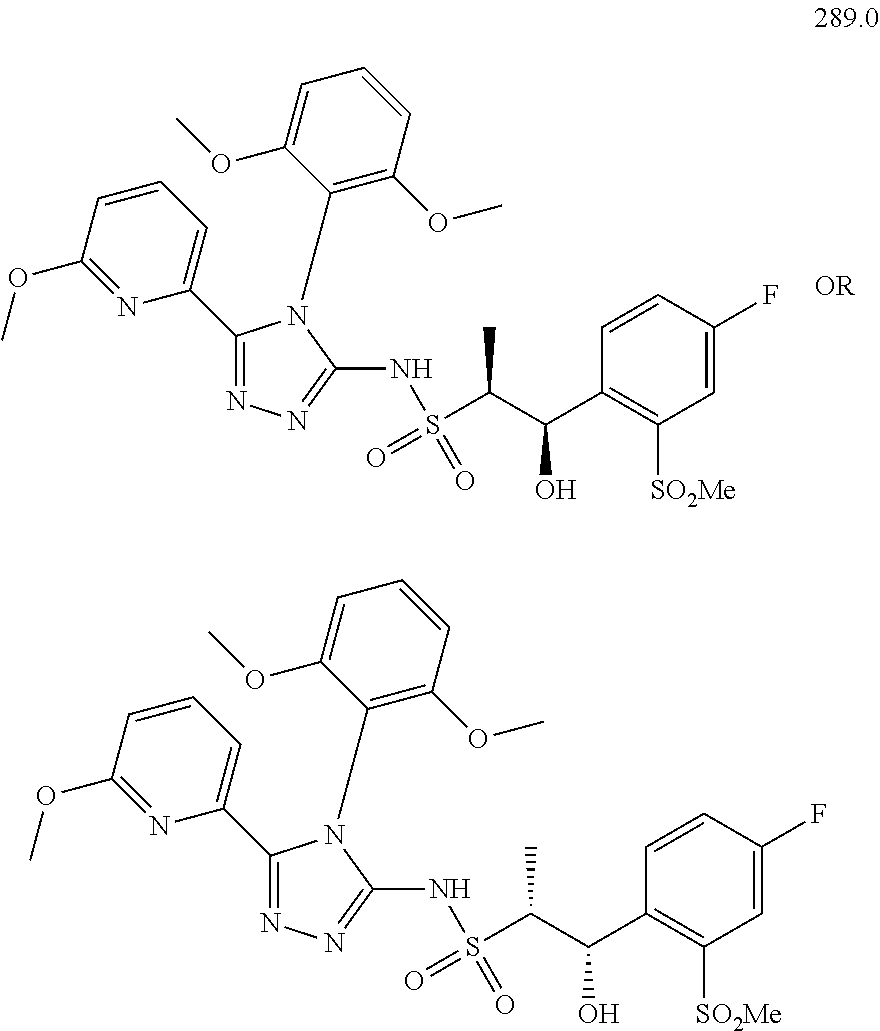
C1(N2C(C3=CC=CC(OC)=N3)=NN=C2NS(=O)(C(C(C2=C([SO2Me])C=C(F)C=C2)O)C)=O)=C(OC)C=CC=C1OC.C1(N2C(C3=CC=CC(OC)=N3)=NN=C2NS(=O)(C(C(C2=C([SO2Me])C=C(F)C=C2)O)C)=O)=C(OC)C=CC=C1OC
